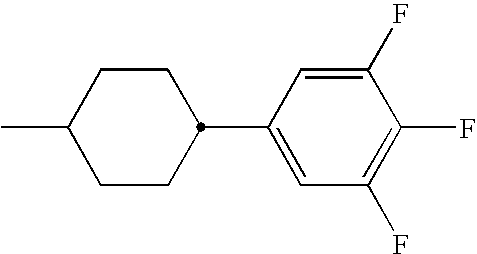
C1(F)=CC(C2CCC(C)CC2)=CC(F)=C1F
